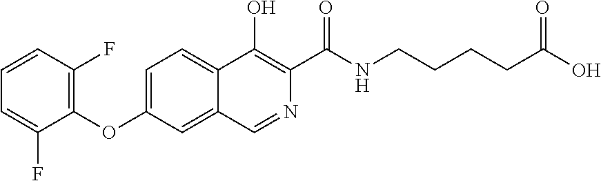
C1=CC(F)=C(OC2=CC=C3C(=C2)C=NC(C(NCCCCC(O)=O)=O)=C3O)C(F)=C1
